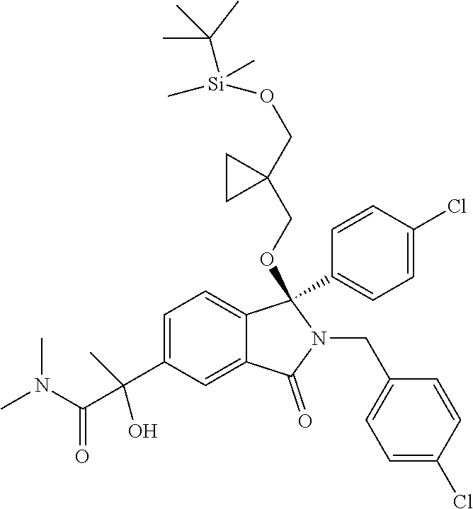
C1=C(C(O)(C)C(N(C)C)=O)C=C2C(=C1)C(C1=CC=C(Cl)C=C1)(OCC1(CO[Si](C(C)(C)C)(C)C)CC1)N(CC1=CC=C(Cl)C=C1)C2=O
